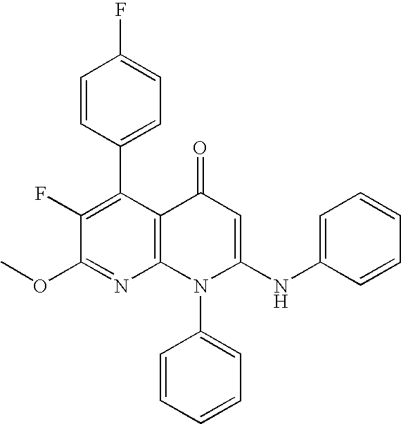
C1(OC)=NC2=C(C(C3=CC=C(F)C=C3)=C1F)C(=O)C=C(NC1=CC=CC=C1)N2C1=CC=CC=C1
